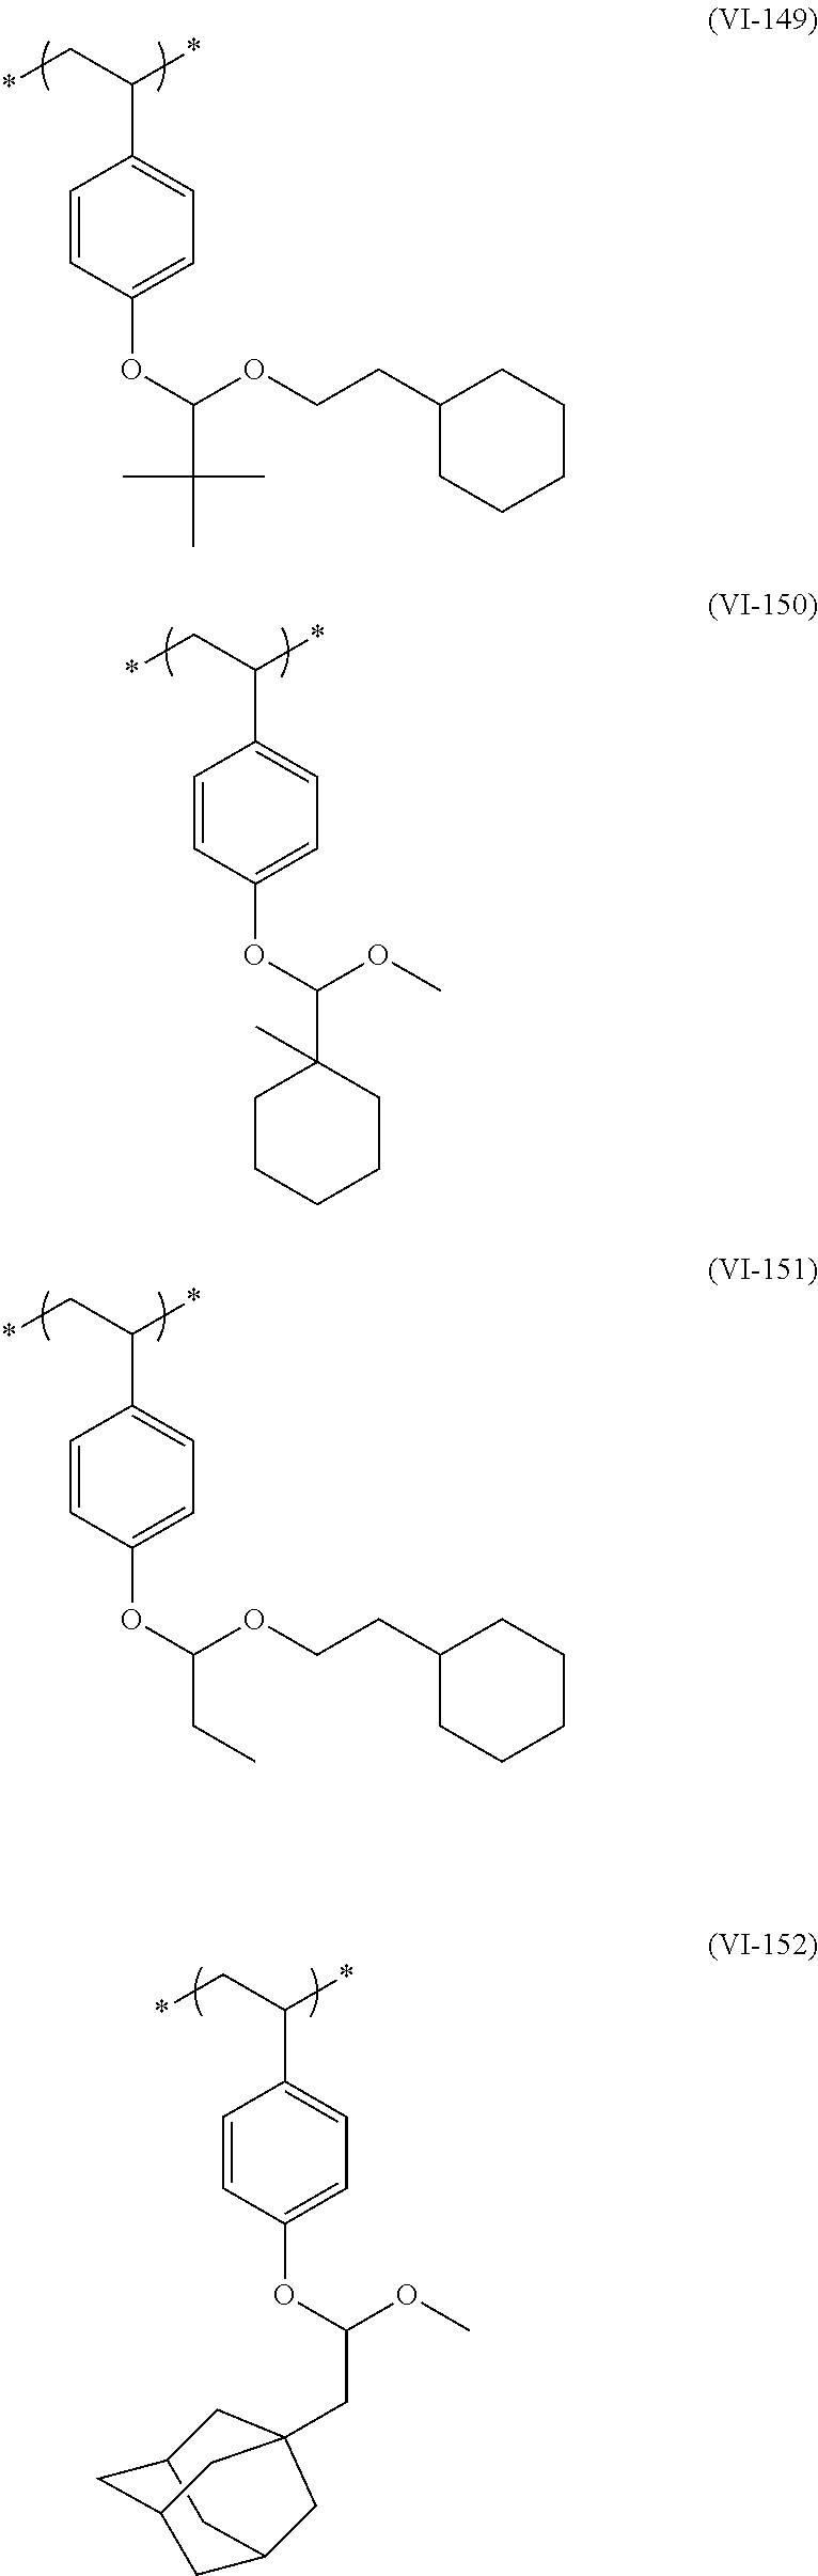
*CC(*)C1=CC=C(OC(OCCC2CCCCC2)C(C)(C)C)C=C1.*CC(*)C1=CC=C(OC(OC)C2(C)CCCCC2)C=C1.*CC(*)C1=CC=C(OC(OCCC2CCCCC2)CC)C=C1.*CC(*)C1=CC=C(OC(OC)CC23CC4CC(CC(C4)C2)C3)C=C1
